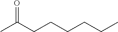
CC(CCCCCC)=O
